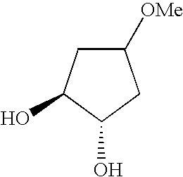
C1([OMe])CC(O)C(O)C1
